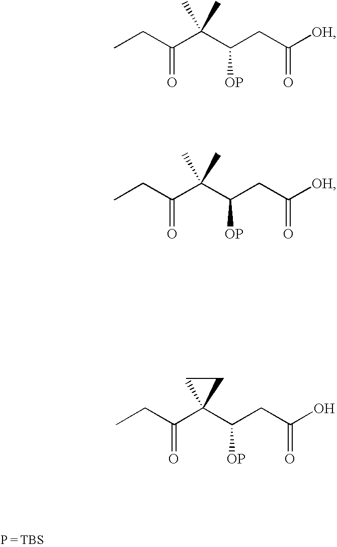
CCC(C(C(CC([OH])=O)[OP])(C)C)=O.CCC(C(C(CC([OH])=O)[OP])(C)C)=O.CCC(C1(C(CC(O)=O)[OP])CC1)=O
